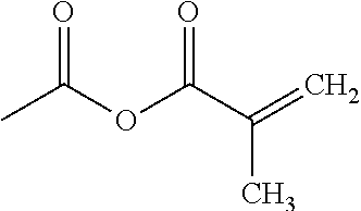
CC(OC(=O)C(C)=C)=O
